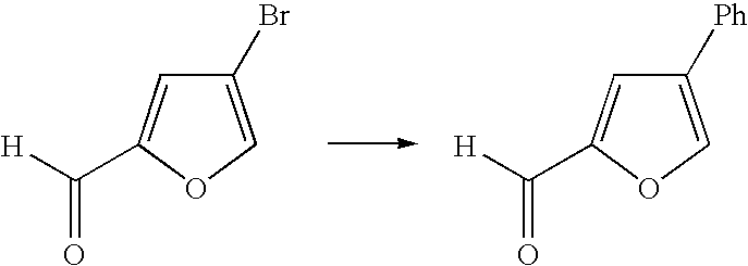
C1(Br)=COC(C([H])=O)=C1.C1([Ph])=COC(C([H])=O)=C1
